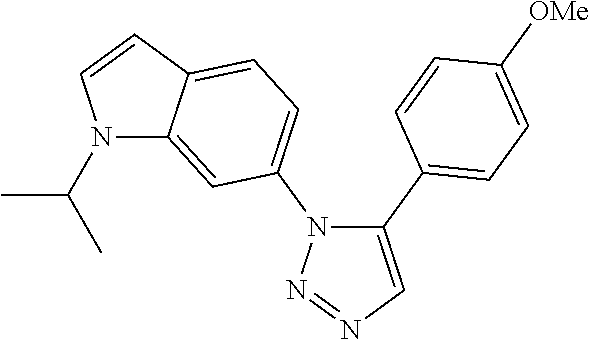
C1(C2=CC=C([OMe])C=C2)=CN=NN1C1=CC=C2C(=C1)N(C(C)C)C=C2
